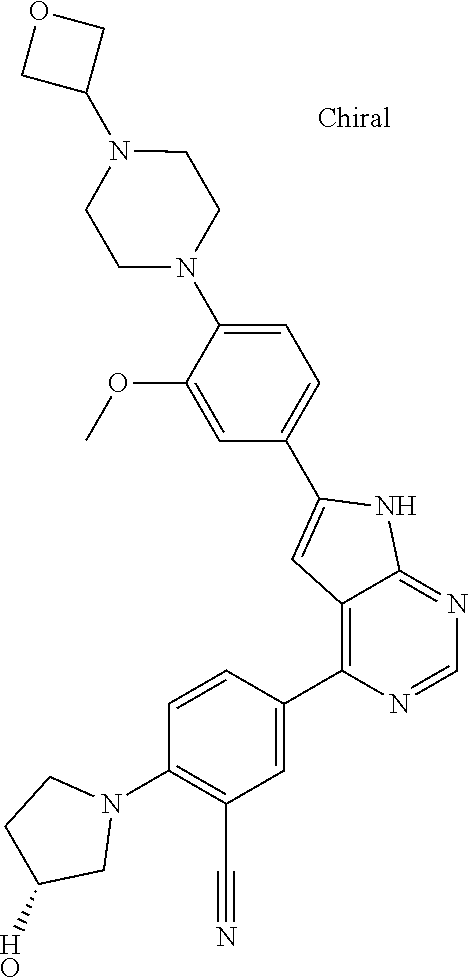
N1(C2=C(C#N)C=C(C3=C4C(=NC=N3)NC(C3=CC=C(N5CCN(C6COC6)CC5)C(OC)=C3)=C4)C=C2)CCC(O)C1
